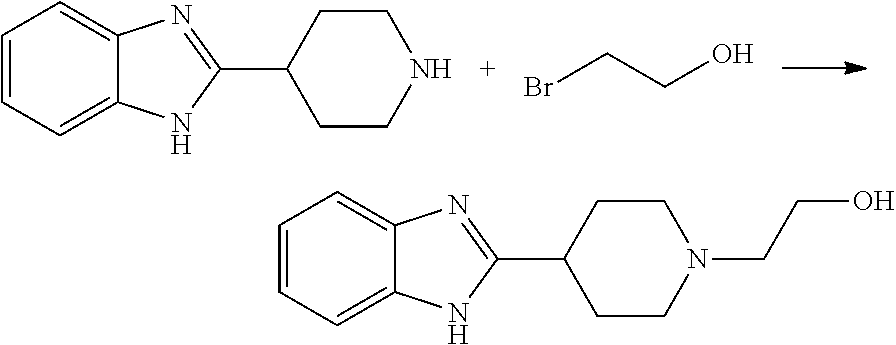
C1=CC=C2C(=C1)N=C(C1CCNCC1)N2.BrCCO.C1=CC=C2C(=C1)N=C(C1CCN(CCO)CC1)N2
